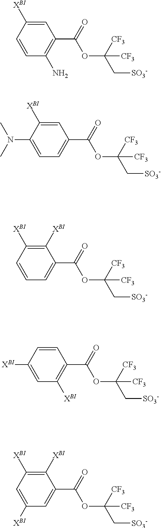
C1=C([XBI])C=CC(N)=C1C(=O)OC(C[SO3-])([CF3])[CF3].C1=C([XBI])C(N(C)C)=CC=C1C(=O)OC(C[SO3-])([CF3])[CF3].C1([XBI])=C([XBI])C=CC=C1C(=O)OC(C[SO3-])([CF3])[CF3].C1=CC([XBI])=CC([XBI])=C1C(=O)OC(C[SO3-])([CF3])[CF3].C1([XBI])=C([XBI])C=C([XBI])C=C1C(=O)OC(C[SO3-])([CF3])[CF3]
